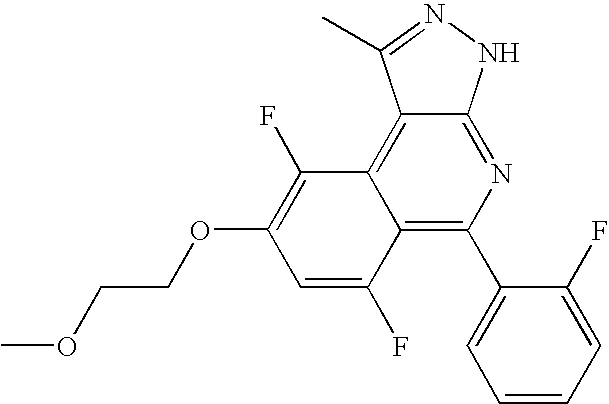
C1(C2=C3C(=C4C(=N2)NN=C4C)C(F)=C(OCCOC)C=C3F)=CC=CC=C1F
